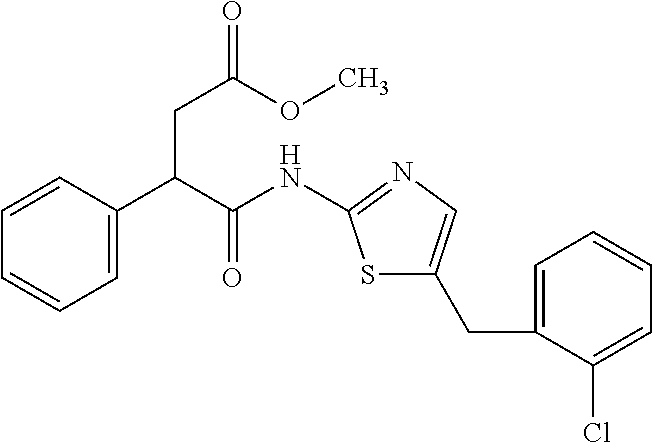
S1C(CC2=CC=CC=C2Cl)=CN=C1NC(C(C1=CC=CC=C1)CC(OC)=O)=O
